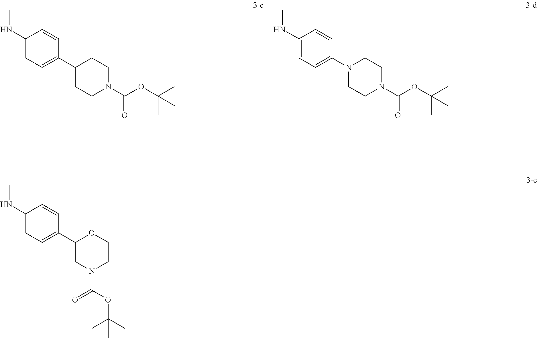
C1(NC)=CC=C(C2CCN(C(OC(C)(C)C)=O)CC2)C=C1.C1(NC)=CC=C(N2CCN(C(OC(C)(C)C)=O)CC2)C=C1.C1(NC)=CC=C(C2CN(C(=O)OC(C)(C)C)CCO2)C=C1
